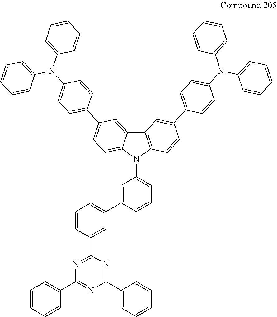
C1(C2=CC=CC=C2)=NC(C2=CC(C3=CC(N4C5=C(C6=CC(C7=CC=C(N(C8=CC=CC=C8)C8=CC=CC=C8)C=C7)=CC=C46)C=C(C4=CC=C(N(C6=CC=CC=C6)C6=CC=CC=C6)C=C4)C=C5)=CC=C3)=CC=C2)=NC(C2=CC=CC=C2)=N1
